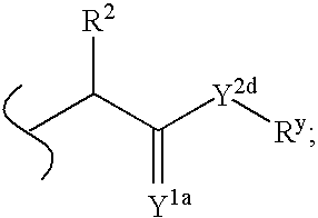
C(C)(C([Y2d][Ry])=[Y1a])[R2]
